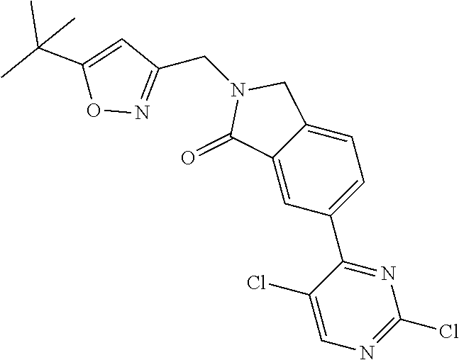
C1=C2C(=CC(C3=NC(Cl)=NC=C3Cl)=C1)C(=O)N(CC1=NOC(C(C)(C)C)=C1)C2
